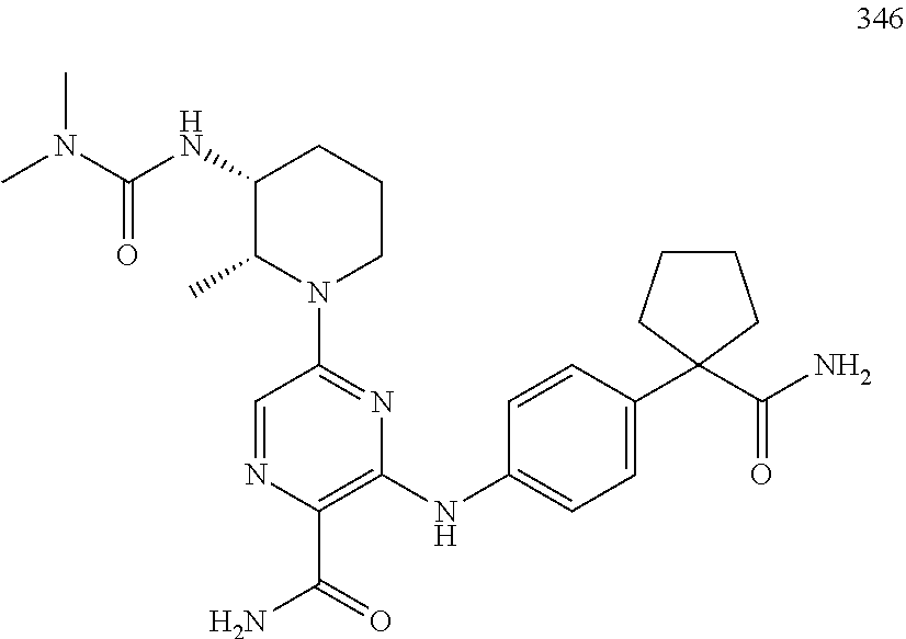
CN(C(NC1C(C)N(C2=NC(NC3=CC=C(C4(C(N)=O)CCCC4)C=C3)=C(C(=O)N)N=C2)CCC1)=O)C
